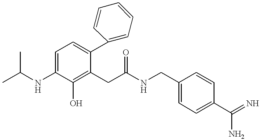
C1=C(NC(C)C)C(O)=C(CC(NCC2=CC=C(C(=N)N)C=C2)=O)C(C2=CC=CC=C2)=C1
